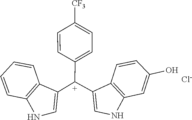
C1=CC2=C(C=C1)C([C+](C1=CC=C([CF3])C=C1)C1=CNC3=C1C=CC(O)=C3)=CN2.[Cl-]
